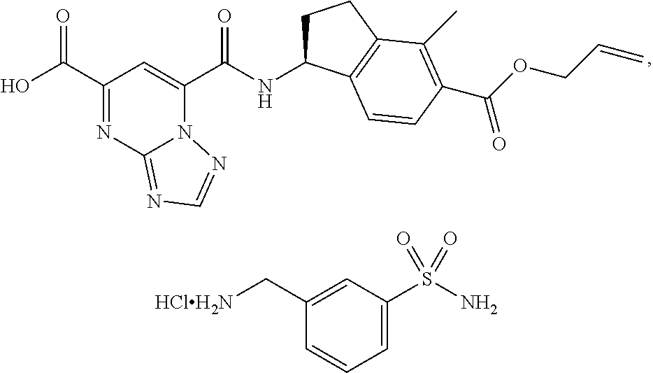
C1(C(O)=O)=NC2=NC=NN2C(C(NC2CCC3=C2C=CC(C(OCC=C)=O)=C3C)=O)=C1.C1(C[HClH2N])=CC(S(N)(=O)=O)=CC=C1
